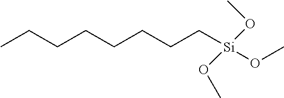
CCCCCCCC[Si](OC)(OC)OC
